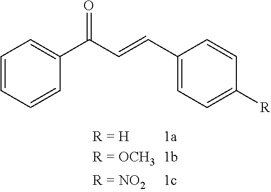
C1=CC=CC(C(C=CC2=CC=C([R])C=C2)=O)=C1
